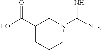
N1(C(N)=N)CC(C(O)=O)CCC1
